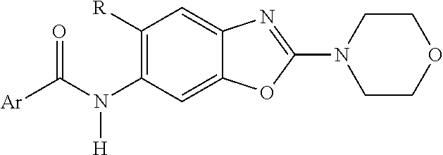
C1([R])=C(N([H])C(=O)[Ar])C=C2C(=C1)N=C(N1CCOCC1)O2
